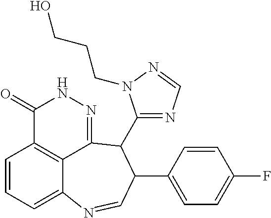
C1=CC=C2C3=C1C(=O)NN=C3C(C1=NC=NN1CCCO)C(C1=CC=C(F)C=C1)C=N2
